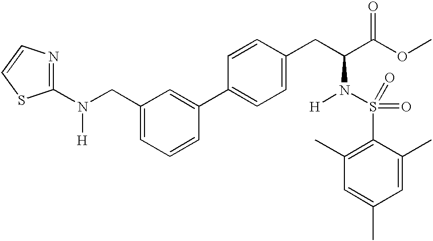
N1=C(N(CC2=CC=CC(C3=CC=C(CC(C(OC)=O)N([H])S(=O)(C4=C(C)C=C(C)C=C4C)=O)C=C3)=C2)[H])SC=C1
